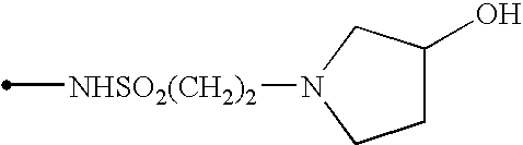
[NHSO2(CH2)2](C)N1CCC(O)C1
